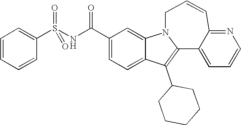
C1(C(NS(=O)(=O)C2=CC=CC=C2)=O)=CC=C2C(=C1)N1C(=C2C2CCCCC2)C2=CC=CN=C2C=CC1
